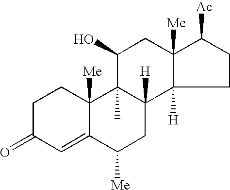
C1CC([Ac])C2([Me])C1([H])C1([H])C(C)(C(O)C2)C2([Me])C(=CC(=O)CC2)C([Me])C1
